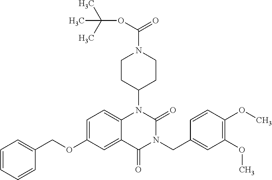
C1=C(OCC2=CC=CC=C2)C=C2C(=C1)N(C1CCN(C(OC(C)(C)C)=O)CC1)C(=O)N(CC1=CC(OC)=C(OC)C=C1)C2=O
